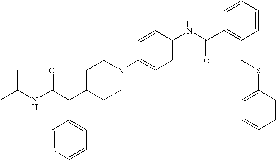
CC(NC(C(C1CCN(C2=CC=C(NC(C3=C(CSC4=CC=CC=C4)C=CC=C3)=O)C=C2)CC1)C1=CC=CC=C1)=O)C
